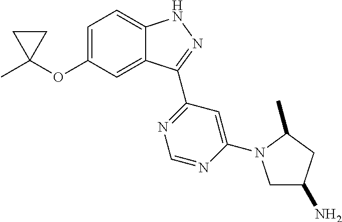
CC1(OC2=CC=C3C(=C2)C(C2=NC=NC(N4CC(N)CC4C)=C2)=NN3)CC1
